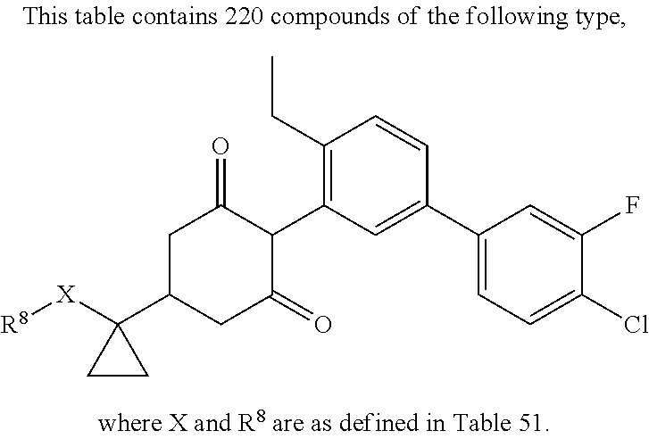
C1([X][R8])(C2CC(=O)C(C3=C(CC)C=CC(C4=CC=C(Cl)C(F)=C4)=C3)C(=O)C2)CC1
